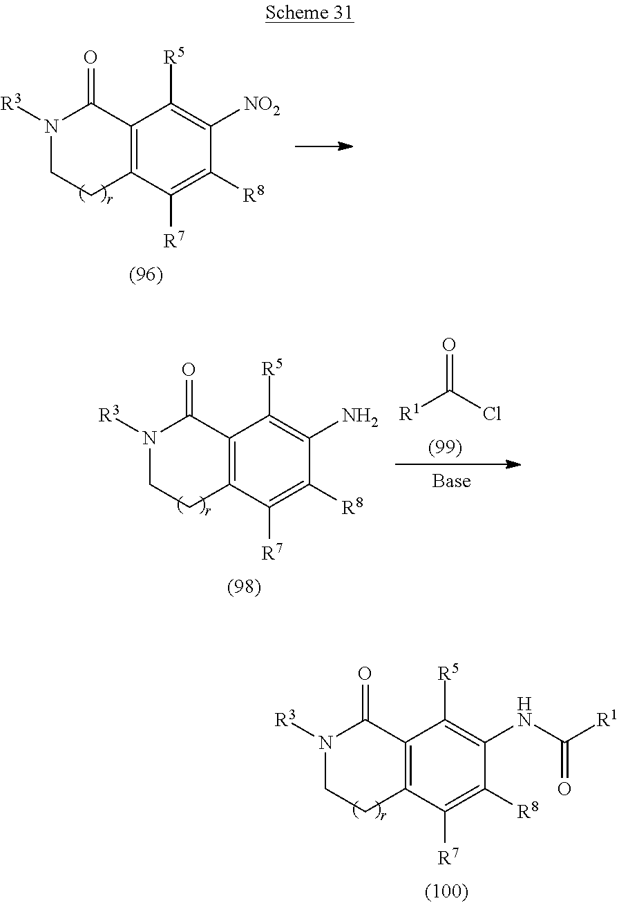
[R1]C(Cl)=O.C12=C(C([R7])=C([R8])C(N)=C1[R5])CCN([R3])C2=O.C12=C(C([R7])=C([R8])C(NC([R1])=O)=C1[R5])CCN([R3])C2=O.C12=C(C([R7])=C([R8])C([NO2])=C1[R5])CCN([R3])C2=O
